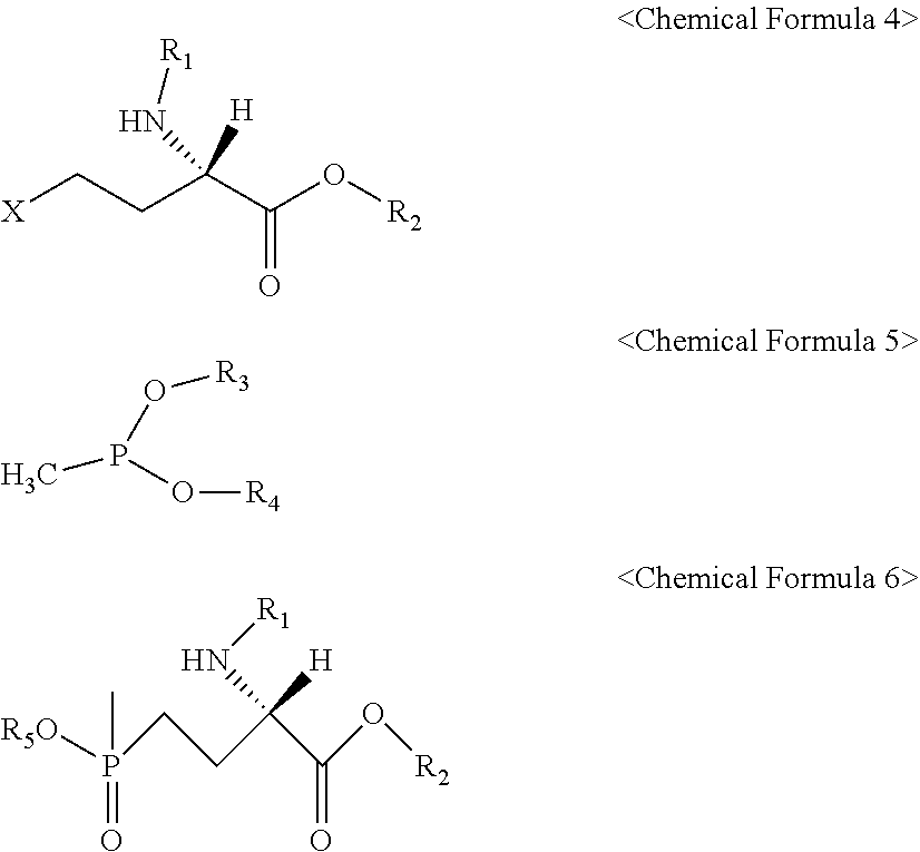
C(CC(C(O[R2])=O)([H])N[R1])[X].CP(O[R3])O[R4].[R5O]P(CCC([H])(N[R1])C(O[R2])=O)(C)=O
